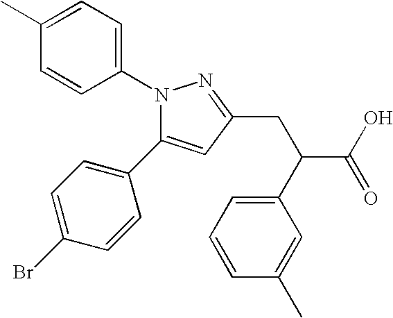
C1(C)=CC=C(N2C(C3=CC=C(Br)C=C3)=CC(CC(C(O)=O)C3=CC=CC(C)=C3)=N2)C=C1
